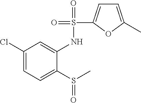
C1(Cl)=CC=C(S(C)=O)C(NS(=O)(=O)C2=CC=C(C)O2)=C1
